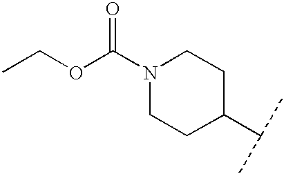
N1(C(OCC)=O)CCC(C(C)C)CC1
